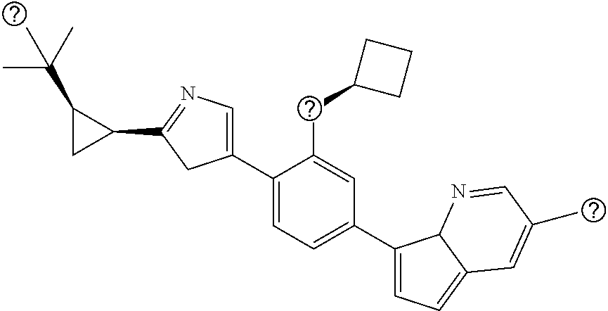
C1(C2=CC=C(C3=CC=C4C3N=CC(C)=C4)C=C2CC2CCC2)=CN=C(C2C(C(C)(C)C)C2)C1
